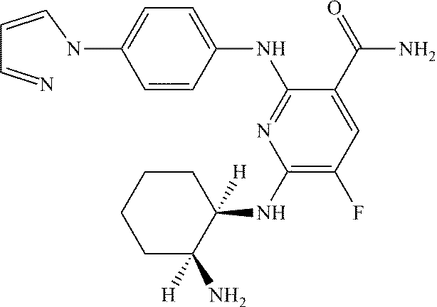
C1=CC(NC2=NC(NC3([H])C(N)([H])CCCC3)=C(F)C=C2C(=O)N)=CC=C1NC=CC=N
